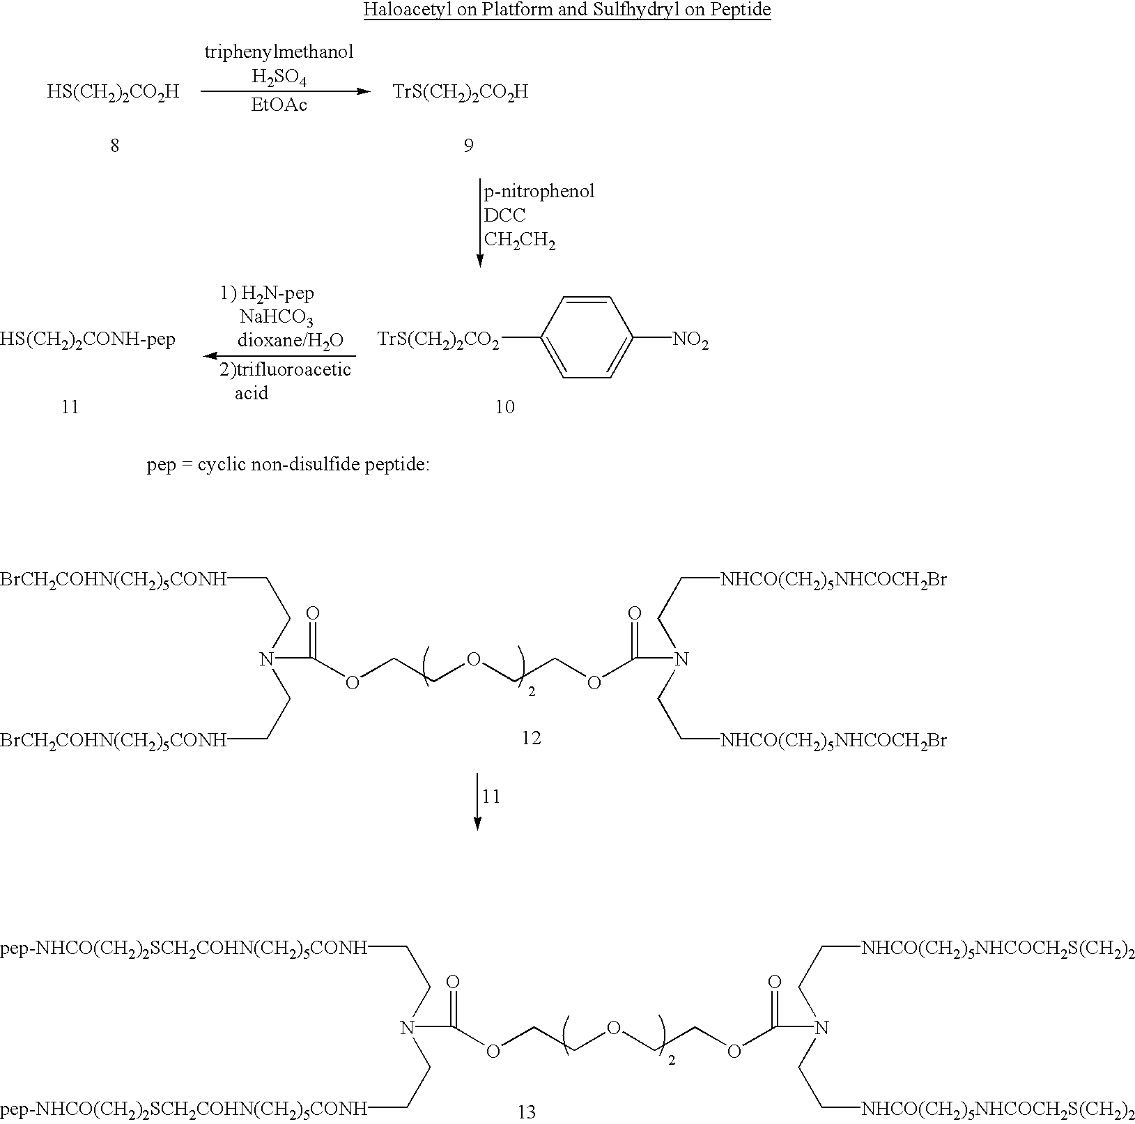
[HS(CH2)2CO2H].[TrS(CH2)2CO2H].C1=CC([TrS(CH2)2CO2])=CC=C1[NO2].[HS(CH2)2CONH-pep].[BrCH2COHN(CH2)5CONH]CCN(CC[BrCH2COHN(CH2)5CONH])C(OCCOCCOC(N(CC[NHCO(CH2)5NHCOCH2Br])CC[NHCO(CH2)5NHCOCH2Br])=O)=O.[pep-NHCO(CH2)2SCH2COHN(CH2)5CONH]CCN(CC[pep-NHCO(CH2)2SCH2COHN(CH2)5CONH])C(OCCOCCOC(N(CC[NHCO(CH2)5NHCOCH2S(CH2)2])CC[NHCO(CH2)5NHCOCH2S(CH2)2])=O)=O
